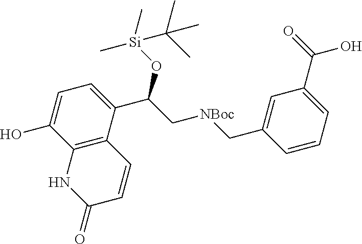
C12=C(C(C(C[NBoc]CC3=CC(C(=O)O)=CC=C3)O[Si](C(C)(C)C)(C)C)=CC=C1O)C=CC(=O)N2
